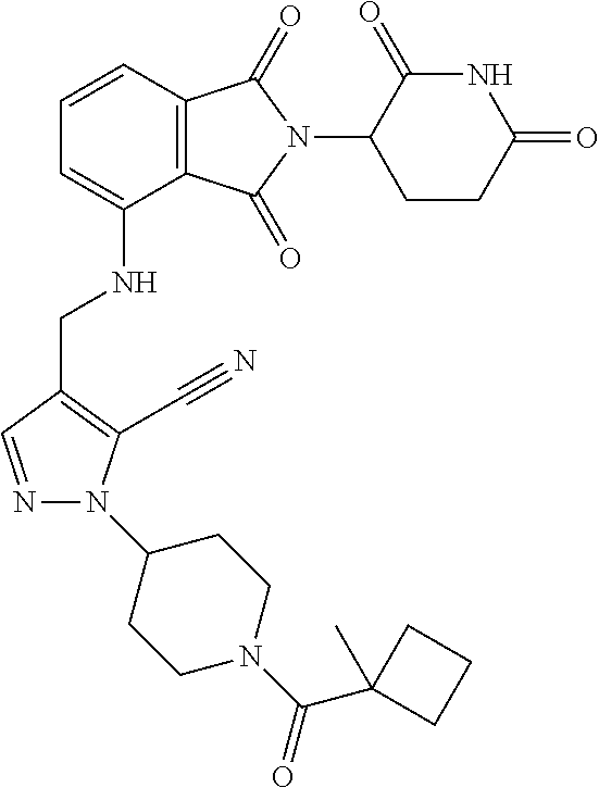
N1=CC(CNC2=CC=CC3=C2C(=O)N(C2CCC(=O)NC2=O)C3=O)=C(C#N)N1C1CCN(C(C2(C)CCC2)=O)CC1
